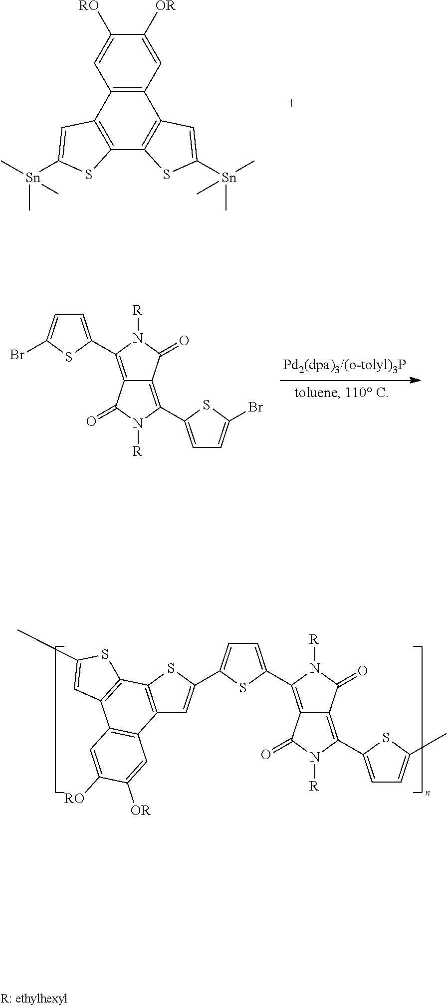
C1([RO])=CC2=C(C=C1[OR])C1=C(C3=C2C=C([Sn](C)(C)C)S3)SC([Sn](C)(C)C)=C1.C12=C(C3=CC=C(Br)S3)N([R])C(=O)C1=C(C1=CC=C(Br)S1)N([R])C2=O.C12=C(C3=CC=C(C)S3)N([R])C(=O)C1=C(C1=CC=C(C3=CC4=C(S3)C3=C(C5=C4C=C([OR])C([RO])=C5)C=C(C)S3)S1)N([R])C2=O
